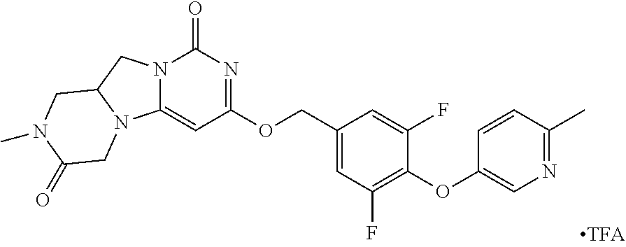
C1(OC2=CN=C(C)C=C2)=C(F)C=C(COC2=NC(=O)N3C(=C2)N2C(C3)CN(C)C(=O)C2)C=C1F
